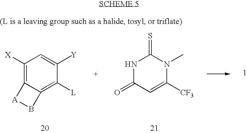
C1([X])=C2C(=C([L])C([Y])=C1)B[A]2.N1C(=O)C=C([CF3])N(C)C1=S
